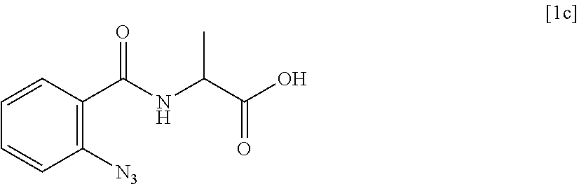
C1=CC(C(NC(C(=O)O)C)=O)=C([N3])C=C1
